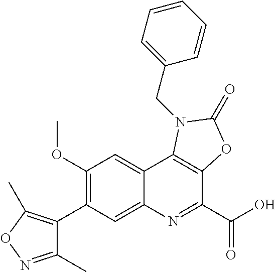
C1(C)=NOC(C)=C1C1=C(OC)C=C2C(=C1)N=C(C(O)=O)C1=C2N(CC2=CC=CC=C2)C(=O)O1
